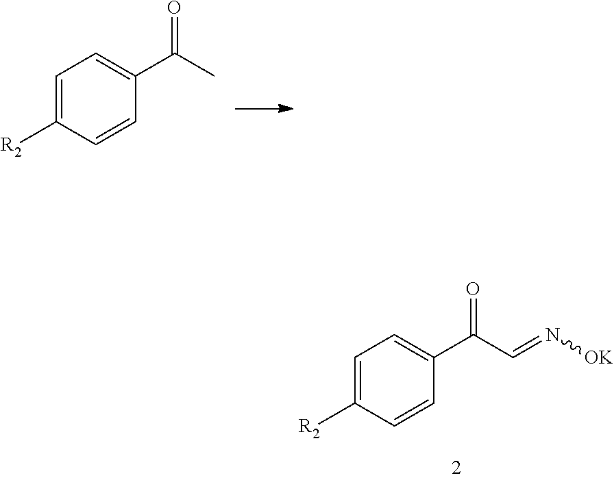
C1=C([R2])C=CC(C(C)=O)=C1.C1=C([R2])C=CC(C(C=N[OK])=O)=C1
